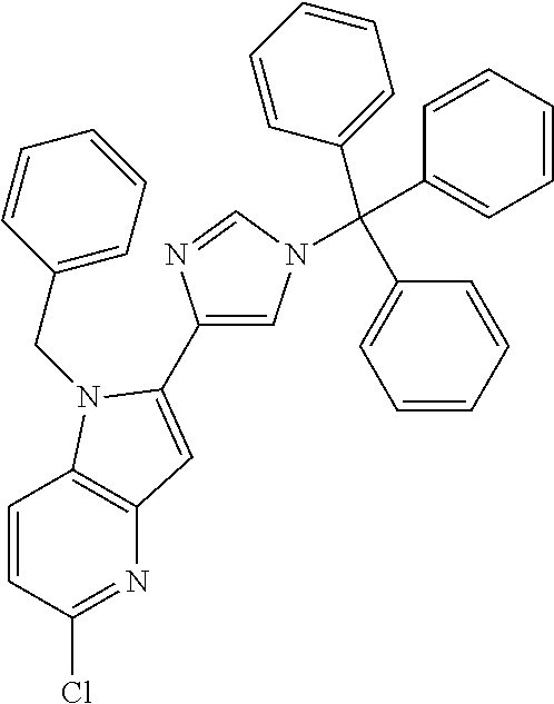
C1=CC(Cl)=NC2=C1N(CC1=CC=CC=C1)C(C1=CN(C(C3=CC=CC=C3)(C3=CC=CC=C3)C3=CC=CC=C3)C=N1)=C2
